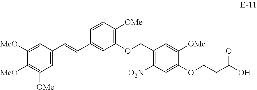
C1([MeO])=CC(C=CC2=CC(OCC3=C([O2N])C=C(OCCC(O)=O)C([OMe])=C3)=C([OMe])C=C2)=CC([OMe])=C1[MeO]
